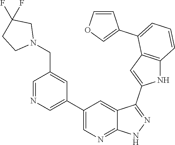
C1(C2=CN=CC(CN3CC(F)(F)CC3)=C2)=CN=C2C(=C1)C(C1=CC3=C(N1)C=CC=C3C1=COC=C1)=NN2
